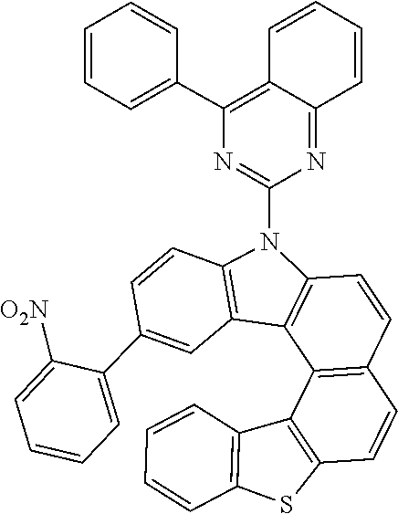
C1=C(C2=CC=CC=C2[O2N])C=CC2=C1C1=C(N2C2=NC(C3=CC=CC=C3)=C3C(=N2)C=CC=C3)C=CC2=C1C1=C(C=C2)SC2=C1C=CC=C2
